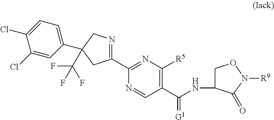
C1(C(NC2CON([R9])C2=O)=[G1])=C([R5])N=C(C2=NCC(C3=CC=C(Cl)C(Cl)=C3)(C(F)(F)F)C2)N=C1
